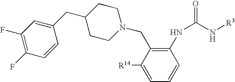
C1=C([R14])C(CN2CCC(CC3=CC(F)=C(F)C=C3)CC2)=C(NC(N[R3])=O)C=C1
